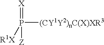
P([(CY1Y2)nC(X)XR3])([R1X])([Z])=[X]
